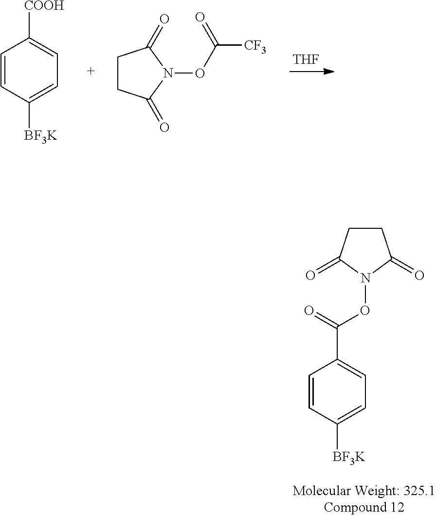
[COOH]C1=CC=C([BF3K])C=C1.N1(OC(=O)[CF3])C(=O)CCC1=O.[THF].N1(OC(C2=CC=C([BF3K])C=C2)=O)C(=O)CCC1=O
